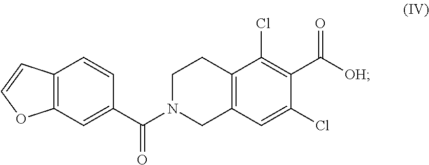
C12=C(C=C(C(N3CCC4=C(C3)C=C(Cl)C(C([OH])=O)=C4Cl)=O)C=C1)OC=C2
